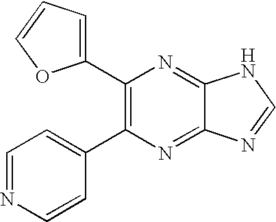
C1(C2=C(C3=CC=NC=C3)N=C3C(=N2)NC=N3)=CC=CO1
